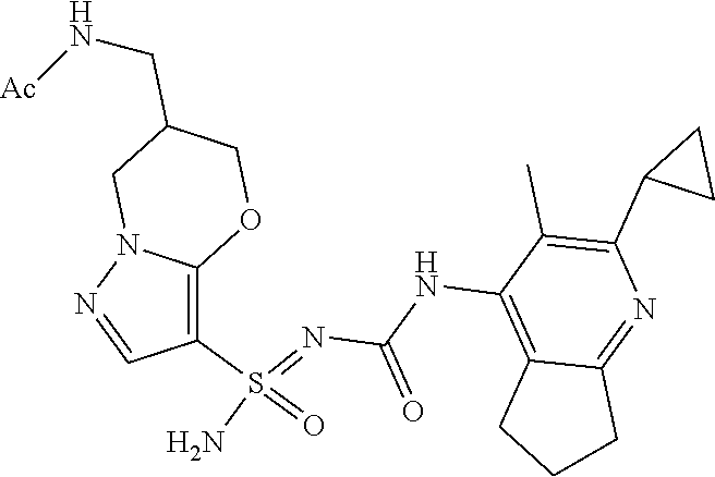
C(NC1=C2C(=NC(C3CC3)=C1C)CCC2)(N=S(N)(=O)C1=C2N(N=C1)CC(CN[Ac])CO2)=O
